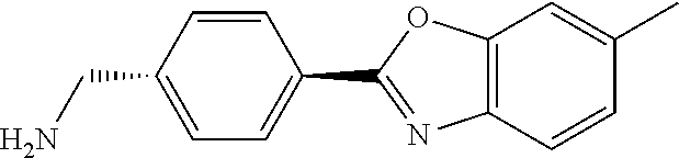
C1=CC(CN)=CC=C1C1=NC2=C(O1)C=C(C)C=C2
